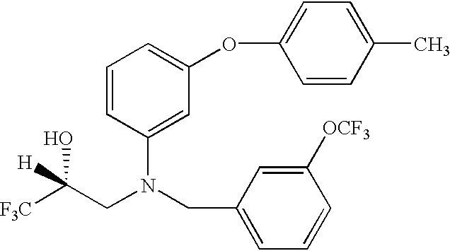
C1=CC(N(CC2=CC=CC([OCF3])=C2)CC([H])(O)[F3C])=CC(OC2=CC=C(C)C=C2)=C1
